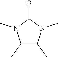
C1(C)=C(C)N(C)C(=O)N1C
